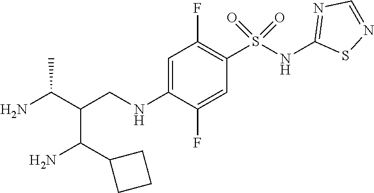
C1=C(NCC(C(N)C)C(C2CCC2)N)C(F)=CC(S(NC2=NC=NS2)(=O)=O)=C1F
